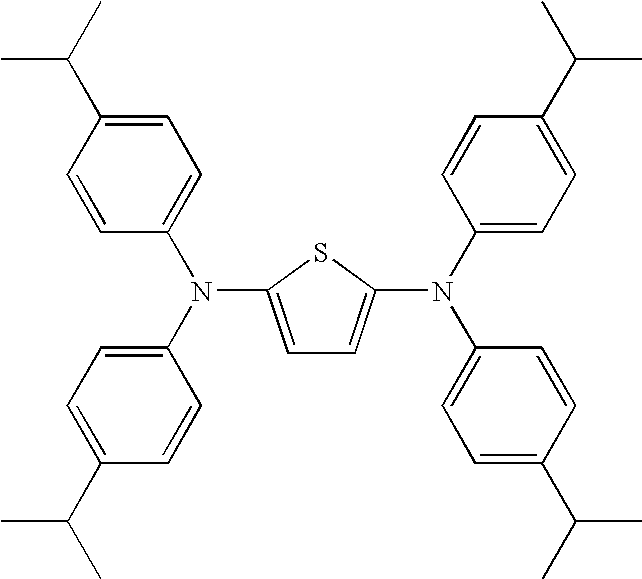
C1=C(N(C2=CC=C(C(C)C)C=C2)C2=CC=C(C(C)C)C=C2)SC(N(C2=CC=C(C(C)C)C=C2)C2=CC=C(C(C)C)C=C2)=C1
